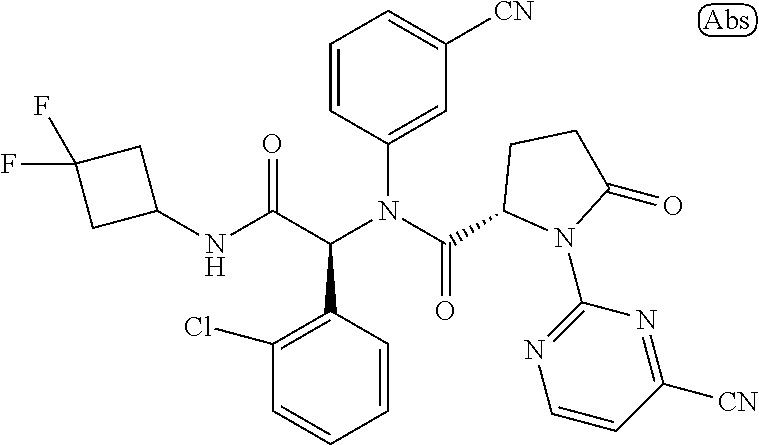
C1=CC(C(C(NC2CC(F)(F)C2)=O)N(C(=O)C2N(C3=NC=CC([CN])=N3)C(=O)CC2)C2=CC([CN])=CC=C2)=C(Cl)C=C1
